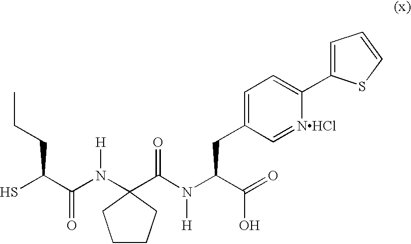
SC(C(N([H])C1(C(N(C(C(=O)O)CC2=CC=C(C3=CC=CS3)[NHCl]=C2)[H])=O)CCCC1)=O)CCC
